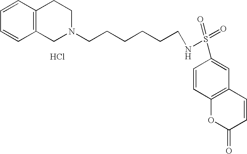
C1=CC=CC2=C1CCN(CCCCCCNS(=O)(=O)C1=CC3=C(C=C1)OC(=O)C=C3)C2.Cl
